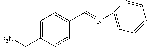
C1=C(C[O2N])C=CC(C=NC2=CC=CC=C2)=C1
